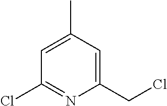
C1(CCl)=CC(C)=CC(Cl)=N1
